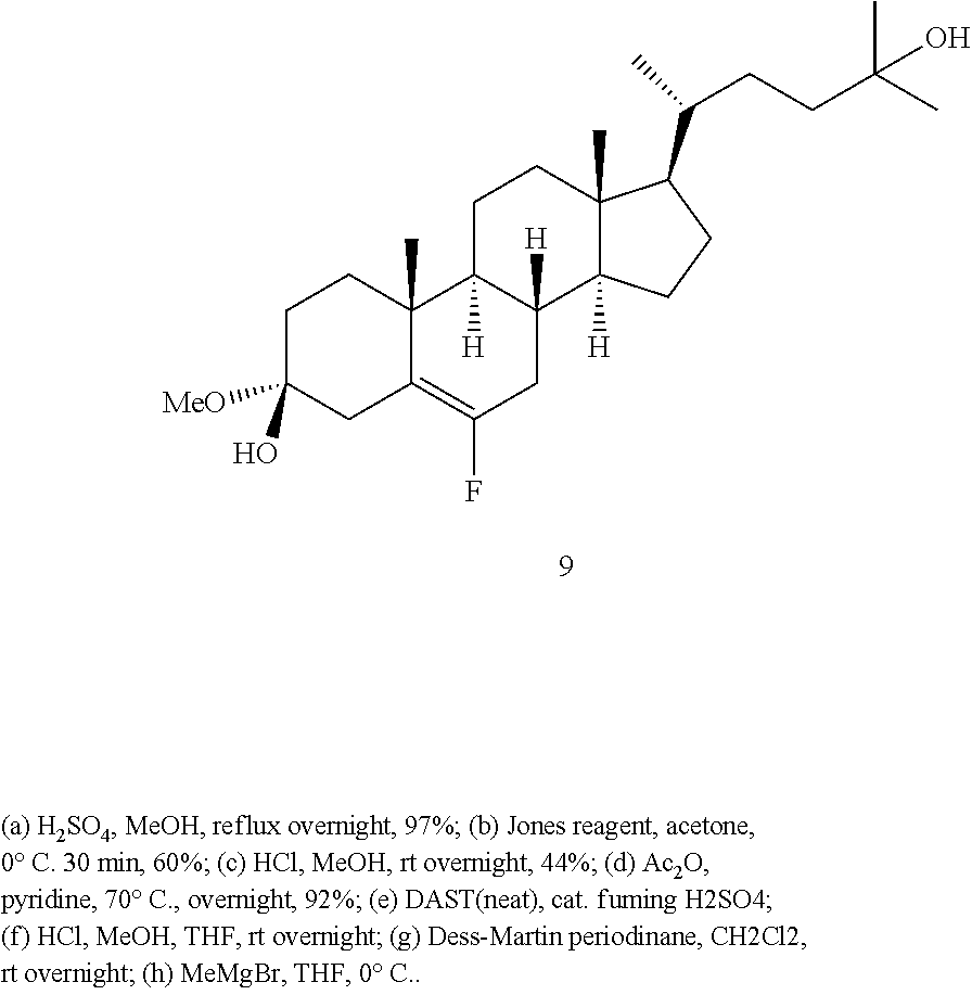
C1C(O)([MeO])CC2=C(F)CC3([H])C([H])(C2(C)C1)CCC1(C)C3([H])CCC1C(CCC(C)(C)O)C
